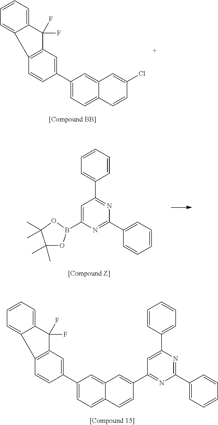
C1(C2=CC=C3C(=C2)C=C(C2=NC(C4=CC=CC=C4)=NC(C4=CC=CC=C4)=C2)C=C3)=CC2=C(C=C1)C1=CC=CC=C1C2(F)F.C1(C2=CC=C3C(=C2)C=C(Cl)C=C3)=CC2=C(C=C1)C1=CC=CC=C1C2(F)F.C1(C)(C)OB(C2=CC(C3=CC=CC=C3)=NC(C3=CC=CC=C3)=N2)OC1(C)C
